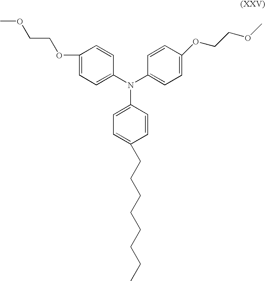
C1(OCCOC)=CC=C(N(C2=CC=C(OCCOC)C=C2)C2=CC=C(CCCCCCCC)C=C2)C=C1
